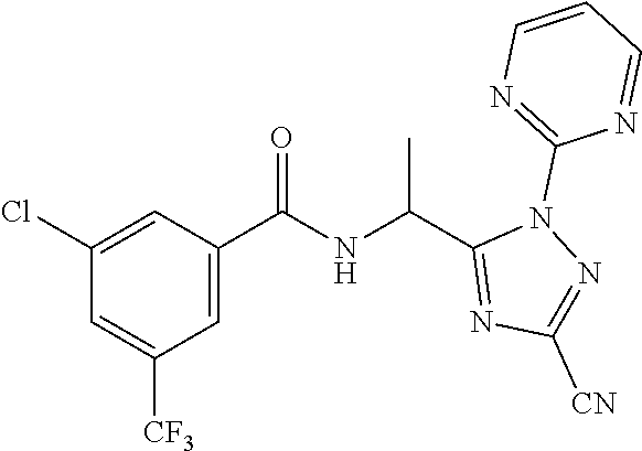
C1=C([CF3])C=C(C(=O)NC(C)C2=NC([CN])=NN2C2=NC=CC=N2)C=C1Cl
